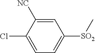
[SO2](C1=CC=C(Cl)C([CN])=C1)C
